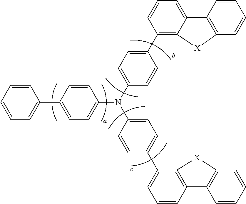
C1=CC=C(C2=CC=C(N(C3=CC=C(C4=C5C(=CC=C4)C4=C(C=CC=C4)[X]5)C=C3)C3=CC=C(C4=CC=CC5=C4[X]C4=C5C=CC=C4)C=C3)C=C2)C=C1
